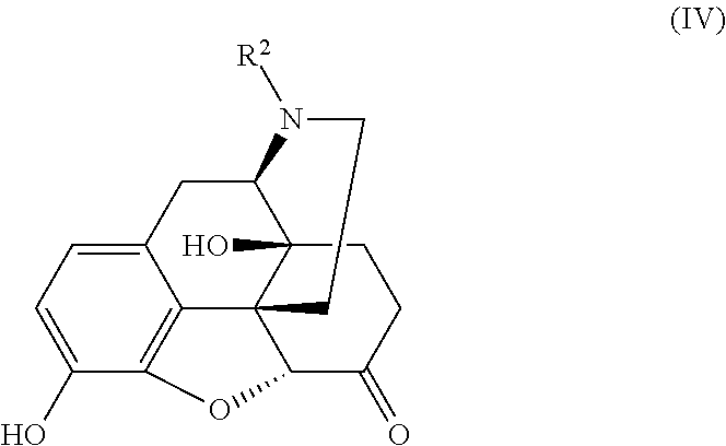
C12=CC=C(O)C3=C1C14C(O)(C(C2)N([R2])CC1)CCC(=O)C4O3
